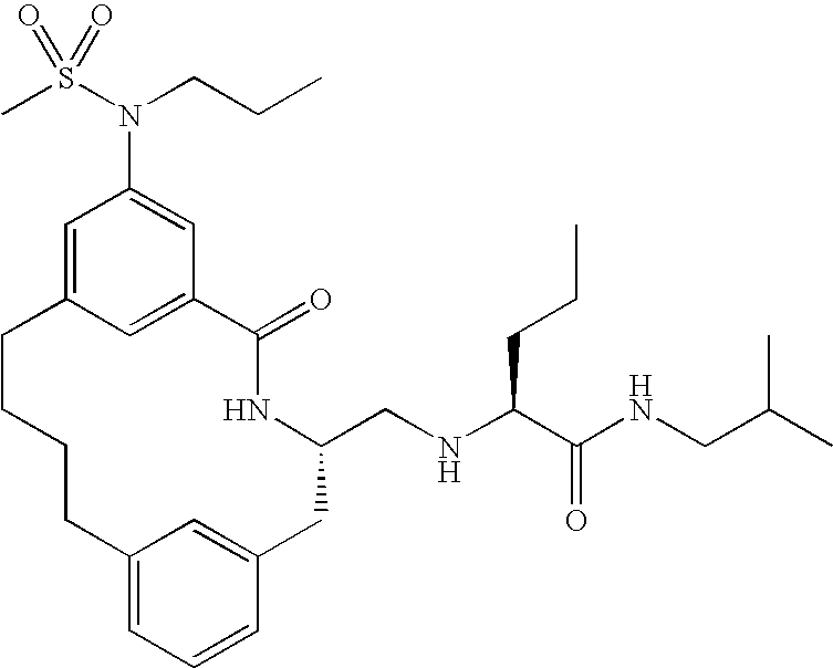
C1=C2C=C(C=C1N(S(C)(=O)=O)CCC)C(=O)NC(CNC(C(NCC(C)C)=O)CCC)CC1=CC(=CC=C1)CCCC2
